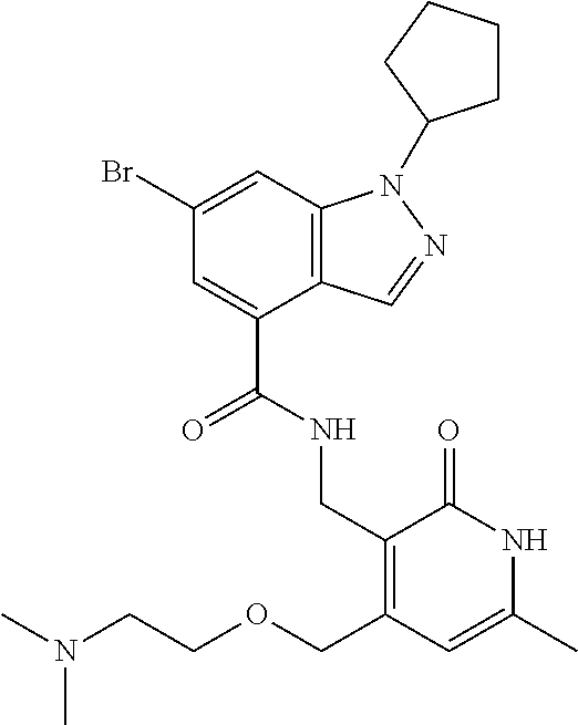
C1(Br)=CC2=C(C(C(=O)NCC3=C(COCCN(C)C)C=C(C)NC3=O)=C1)C=NN2C1CCCC1
